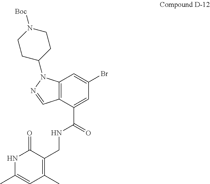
C12=C(C(C(=O)NCC3=C(C)C=C(C)NC3=O)=CC(Br)=C1)C=NN2C1CCN([Boc])CC1
